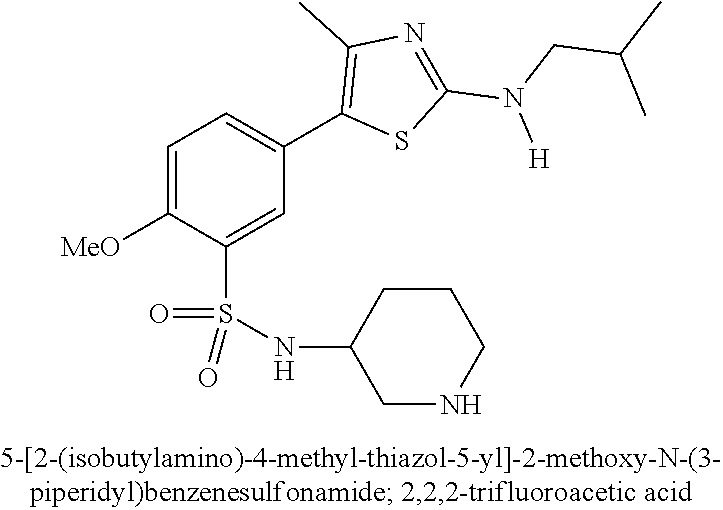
C1=C([OMe])C(S(NC2CNCCC2)(=O)=O)=CC(C2=C(C)N=C(N([H])CC(C)C)S2)=C1
